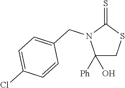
C1([Ph])(O)CSC(=S)N1CC1=CC=C(Cl)C=C1
